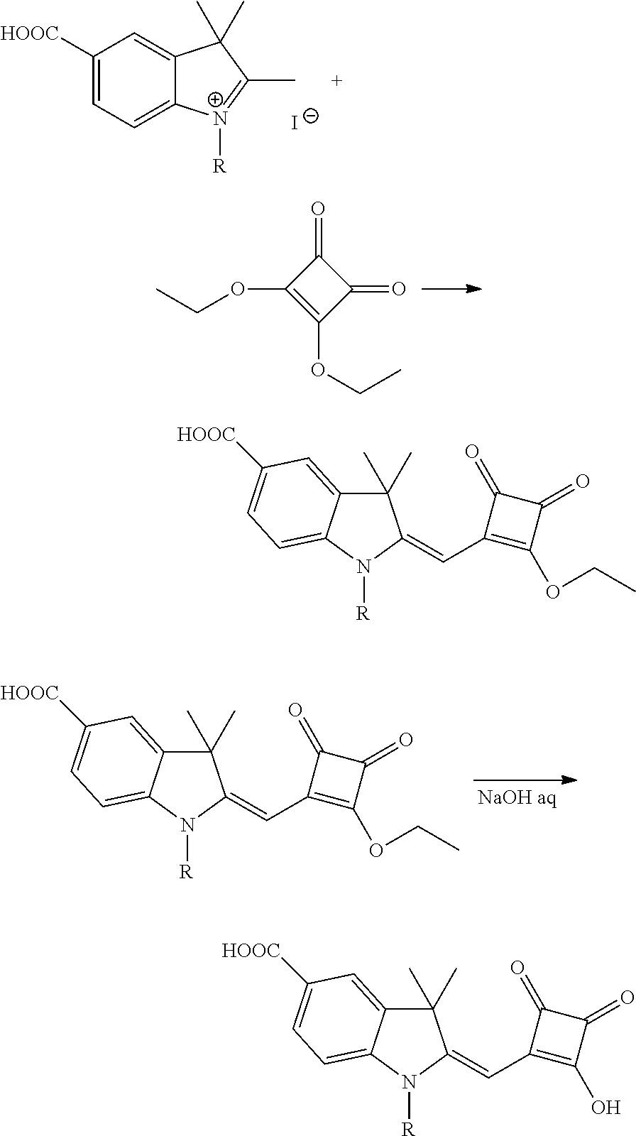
C1([HOOC])=CC=C2C(=C1)C(C)(C)C(C)=[N+]2[R].[I-].CCOC1=C(OCC)C(=O)C1=O.C1(C)(C)C2=CC([HOOC])=CC=C2N([R])C1=CC1=C(OCC)C(=O)C1=O.C1(C)(C)C2=CC([HOOC])=CC=C2N([R])C1=CC1=C(OCC)C(=O)C1=O.C1(C)(C)C2=CC([HOOC])=CC=C2N([R])C1=CC1=C(O)C(=O)C1=O
